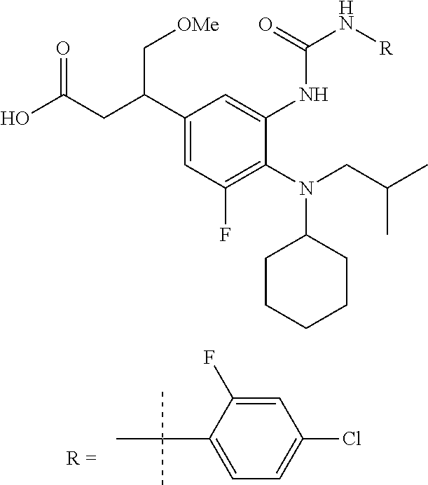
C1(C(CC(O)=O)C[OMe])=CC(F)=C(N(CC(C)C)C2CCCCC2)C(NC(N[R])=O)=C1.C1=C(F)C(C(C)(C)C)=CC=C1Cl
